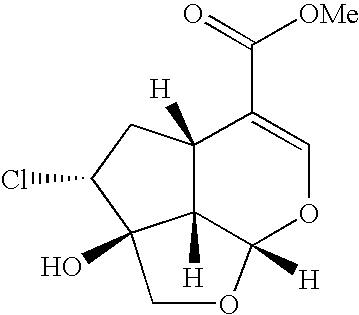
C12([H])C3([H])C([H])(OC=C1C(=O)[OMe])OCC3(O)C(Cl)C2
